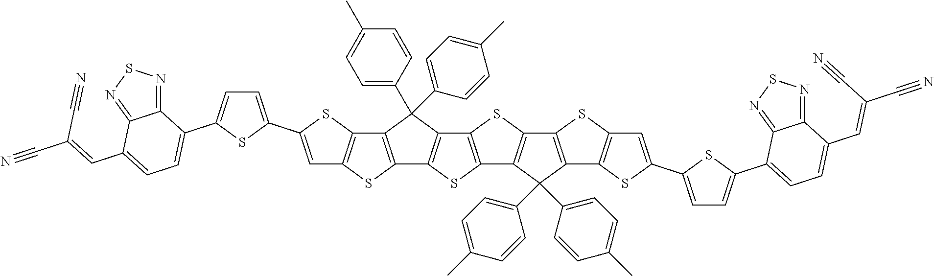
C12=C(C(C3=CC=C(C)C=C3)(C3=CC=C(C)C=C3)C3=C1SC1=C3SC3=C1C(C1=CC=C(C)C=C1)(C1=CC=C(C)C=C1)C1=C3SC3=C1SC(C1=CC=C(C4=CC=C(C=C(C#N)C#N)C5=NSN=C45)S1)=C3)C1=C(S2)C=C(C2=CC=C(C3=CC=C(C=C(C#N)C#N)C4=NSN=C34)S2)S1
